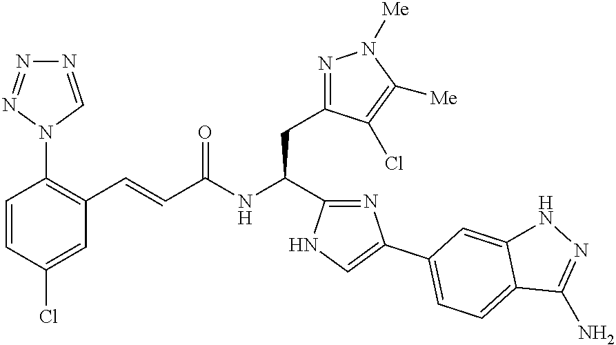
C1=CC(Cl)=CC(C=CC(NC(CC2=NN([Me])C([Me])=C2Cl)C2=NC(C3=CC=C4C(=C3)NN=C4N)=CN2)=O)=C1N1C=NN=N1
